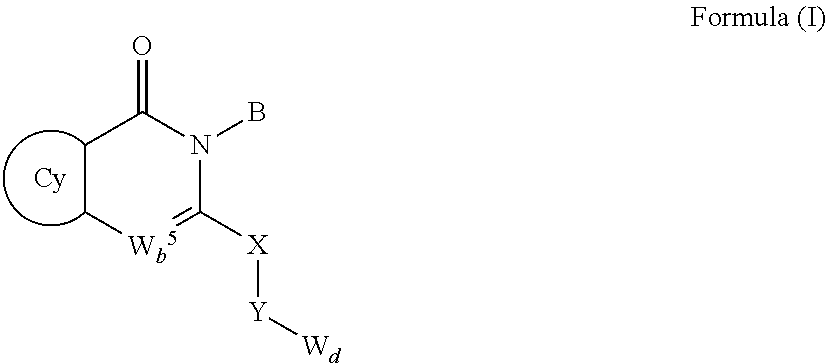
O=C1N(B)C([X][Y][Wd])=[Wb5]CC1
